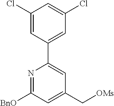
N1=C([BnO])C=C(C[OMs])C=C1C1=CC(Cl)=CC(Cl)=C1
